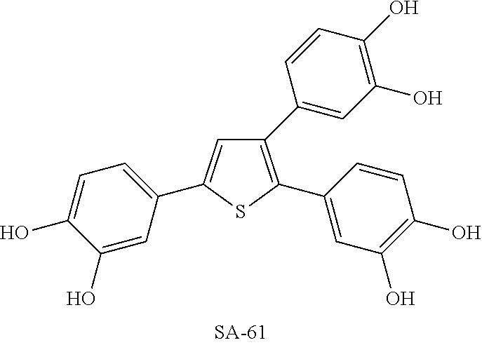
C1(C2=CC(O)=C(O)C=C2)=C(C2=CC(O)=C(O)C=C2)SC(C2=CC=C(O)C(O)=C2)=C1
